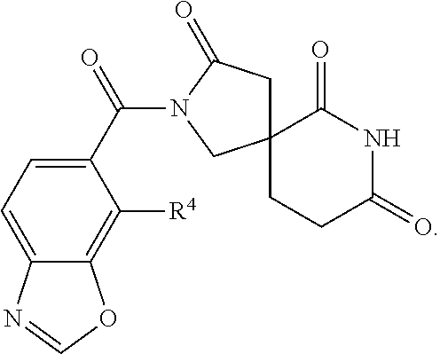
C1CC(=O)NC(=O)C12CC(=O)N(C(=O)C1=CC=C3C(=C1[R4])OC=N3)C2
